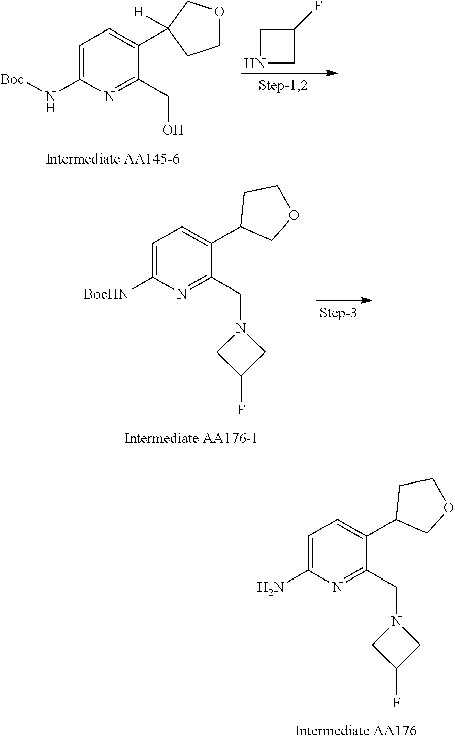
N(C1=CC=C(C2([H])COCC2)C(CO)=N1)[Boc].C1(F)CNC1.[BocHN]C1=CC=C(C2COCC2)C(CN2CC(F)C2)=N1.NC1=CC=C(C2COCC2)C(CN2CC(F)C2)=N1
